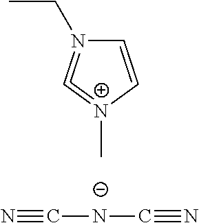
C1=C[N+](C)=C=N1CC.N#C[N-]C#N
